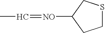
CC=[NO]C1CCSC1
